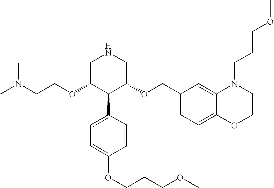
C(OC1C(C2=CC=C(OCCCOC)C=C2)C(OCC2=CC=C3C(=C2)N(CCCOC)CCO3)CNC1)CN(C)C
